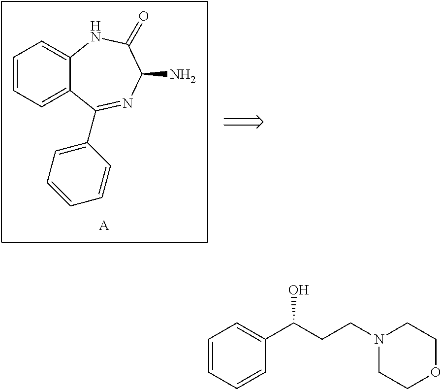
C1=CC=C2C(=C1)NC(=O)C(N)N=C2C1=CC=CC=C1.[A].C1=CC=CC(C(CCN2CCOCC2)O)=C1
